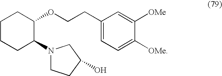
C1CCC(N2CCC(O)C2)C(OCCC2=CC=C([OMe])C([OMe])=C2)C1
